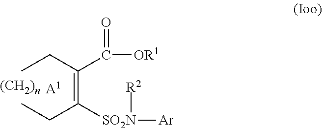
CCC(=C(CC)[SO2N]([R2])[Ar])C([OR1])=O.[A1]
